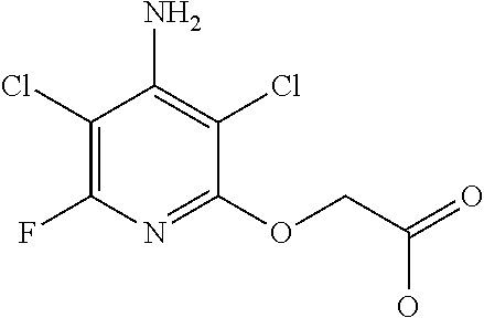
C1(Cl)=C(F)N=C(OCC(=O)O)C(Cl)=C1N
